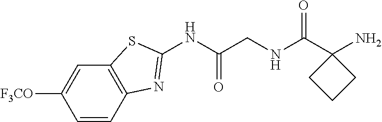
C1(NC(CNC(C2(N)CCC2)=O)=O)=NC2=C(S1)C=C([F3CO])C=C2
